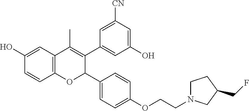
C12=C(C=C(O)C=C1)C(C)=C(C1=CC(O)=CC([CN])=C1)C(C1=CC=C(OCCN3CCC(CF)C3)C=C1)O2
